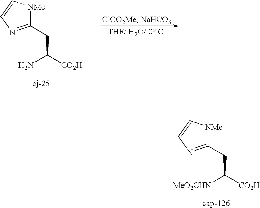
C1(CC([MeO2CHN])[CO2H])=NC=C[NMe]1.[cap-126].C1(CC(N)[CO2H])=NC=C[NMe]1.[cj-25]
